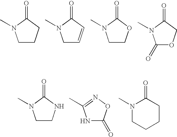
C1C=CC(=O)N1C.C1(=O)OCC(=O)N1C.C1COC(=O)N1C.C1CCC(=O)N1C.N1C(=O)ON=C1C.N1(C)CCCCC1=O.C1CNC(=O)N1C
